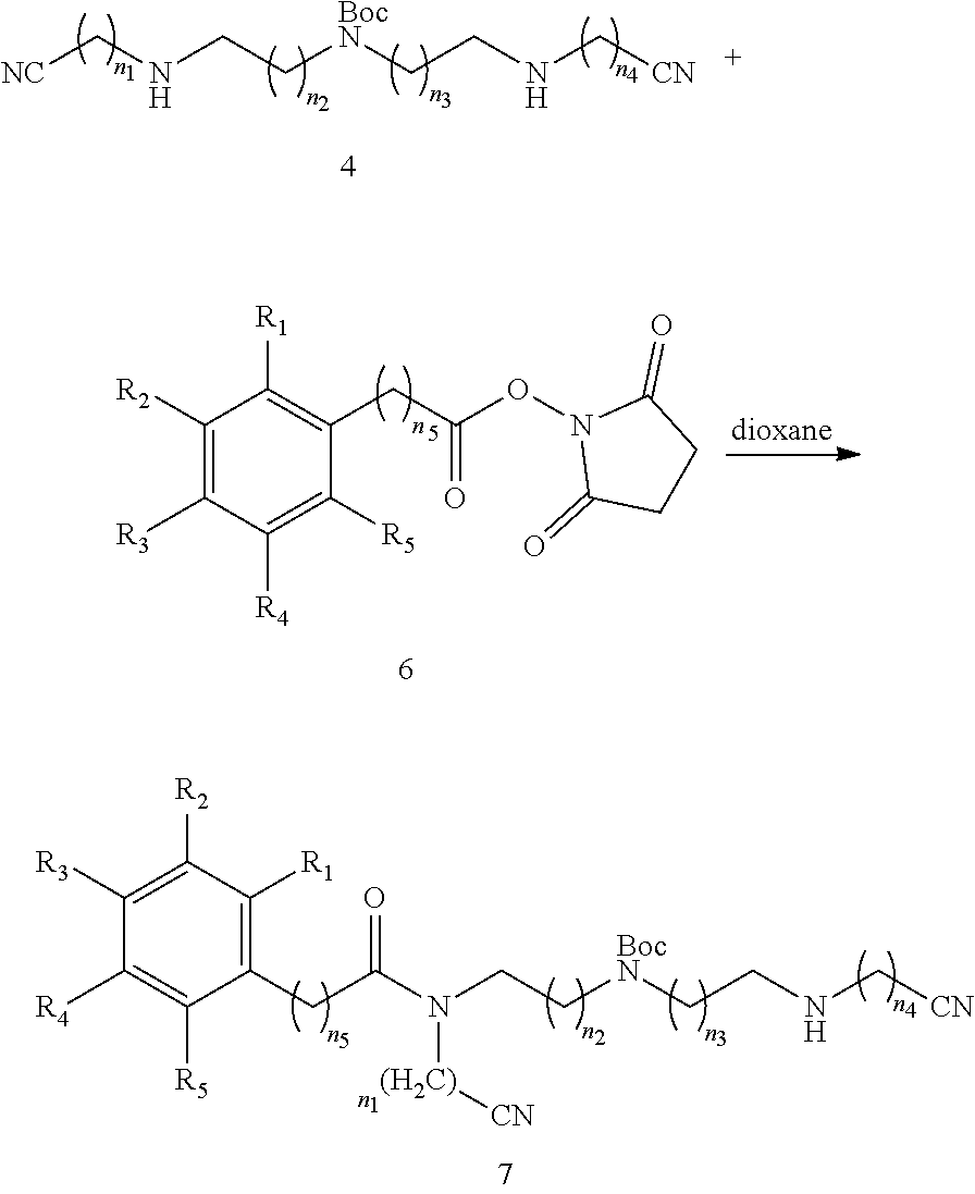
[NC]CNCC[BocN]CCNC[CN].C1([R2])=C([R3])C([R4])=C([R5])C(CC(=O)ON2C(=O)CCC2=O)=C1[R1].C1([R3])=C([R2])C([R1])=C(CC(N([(H2C)][CN])CC[BocN]CCNC[CN])=O)C([R5])=C1[R4]
